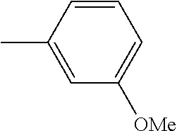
CC1=CC([OMe])=CC=C1
